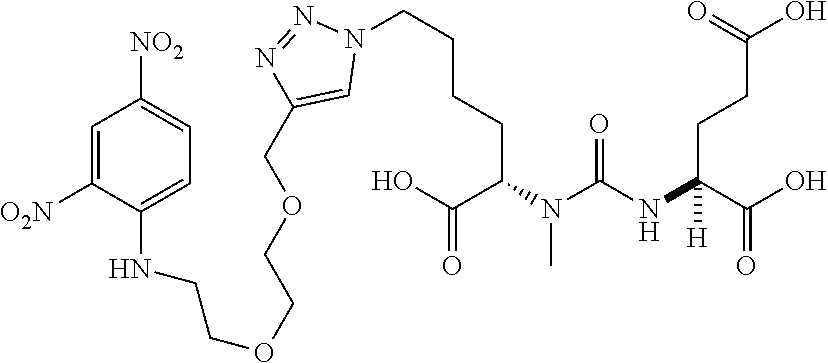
C(C(O)=O)(CCCCN1N=NC(COCCOCCNC2=CC=C([NO2])C=C2[O2N])=C1)N(C(NC(C(O)=O)(CCC(O)=O)[H])=O)C
